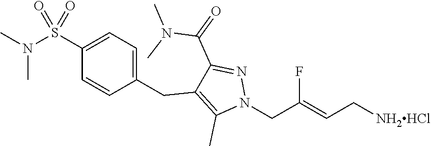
C1(S(N(C)C)(=O)=O)=CC=C(CC2=C(C)N(CC(=CC[NH2HCl])F)N=C2C(=O)N(C)C)C=C1
